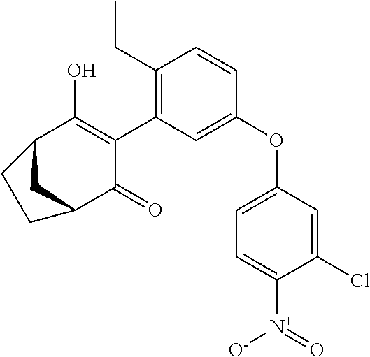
C1(OC2=CC=C([N+](=O)[O-])C(Cl)=C2)=CC(C2=C(O)C3CC(C2=O)CC3)=C(CC)C=C1
